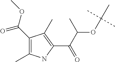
C1(C(=O)OC)=C(C)NC(C(C(C)OC(C)(C)C)=O)=C1C
